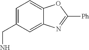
C1=C(CN)C=C2C(=C1)OC([Ph])=N2
